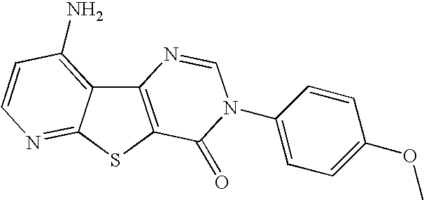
C12=C(SC3=NC=CC(N)=C13)C(=O)N(C1=CC=C(OC)C=C1)C=N2
